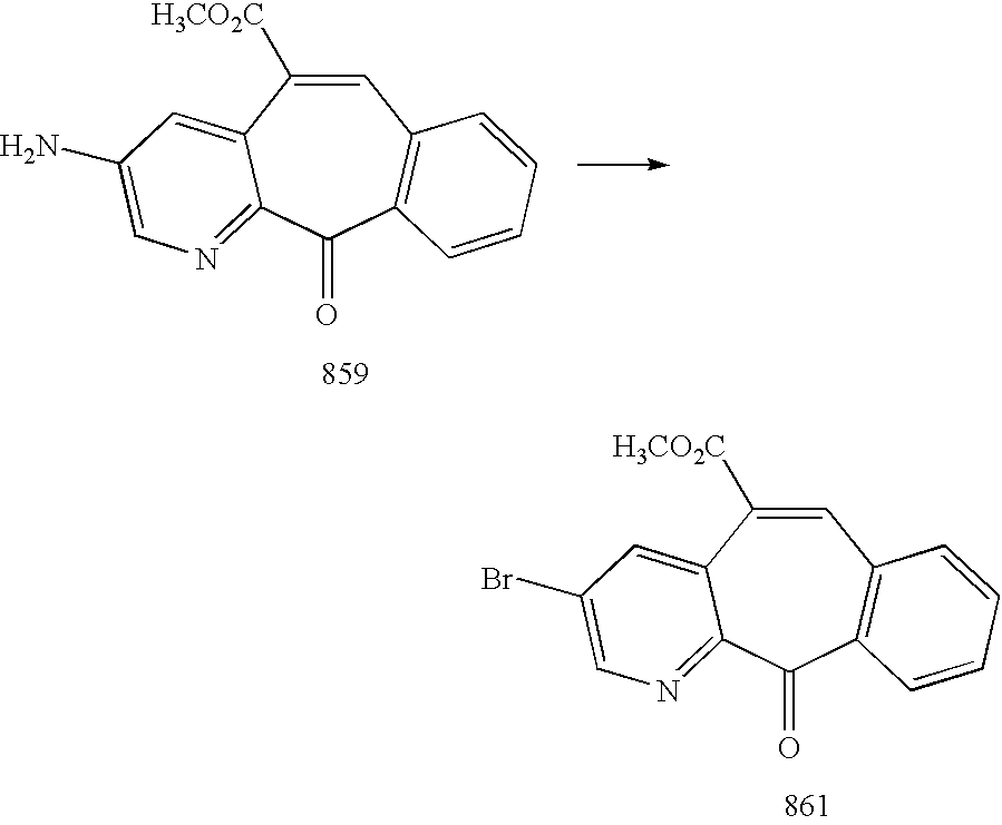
C1=C([H3CO2C])C2=CC(Br)=CN=C2C(=O)C2=C1C=CC=C2.C1=C([H3CO2C])C2=CC(N)=CN=C2C(=O)C2=C1C=CC=C2
